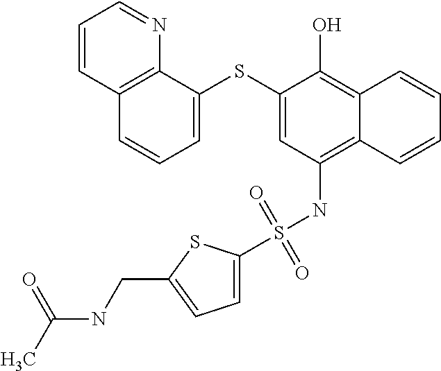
C1=C(SC2=CC(NS(C3=CC=C(CNC(C)=O)S3)(=O)=O)=C3C(=C2O)C=CC=C3)C2=C(C=C1)C=CC=N2
